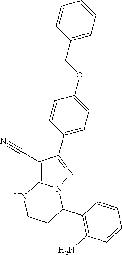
C1(C#N)=C2N(N=C1C1=CC=C(OCC3=CC=CC=C3)C=C1)C(C1=C(N)C=CC=C1)CCN2
